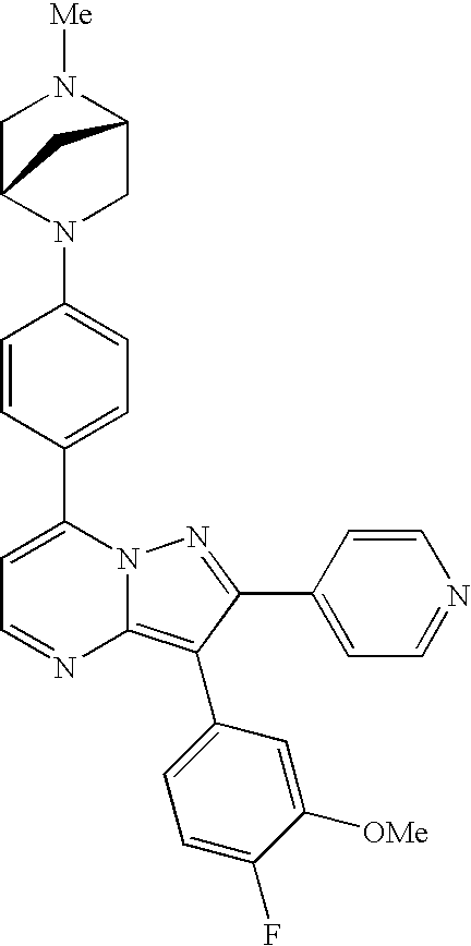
C1=CC(C2=CC=NC3=C(C4=CC=C(F)C([OMe])=C4)C(C4=CC=NC=C4)=NN23)=CC=C1N1CC2N([Me])CC1C2
